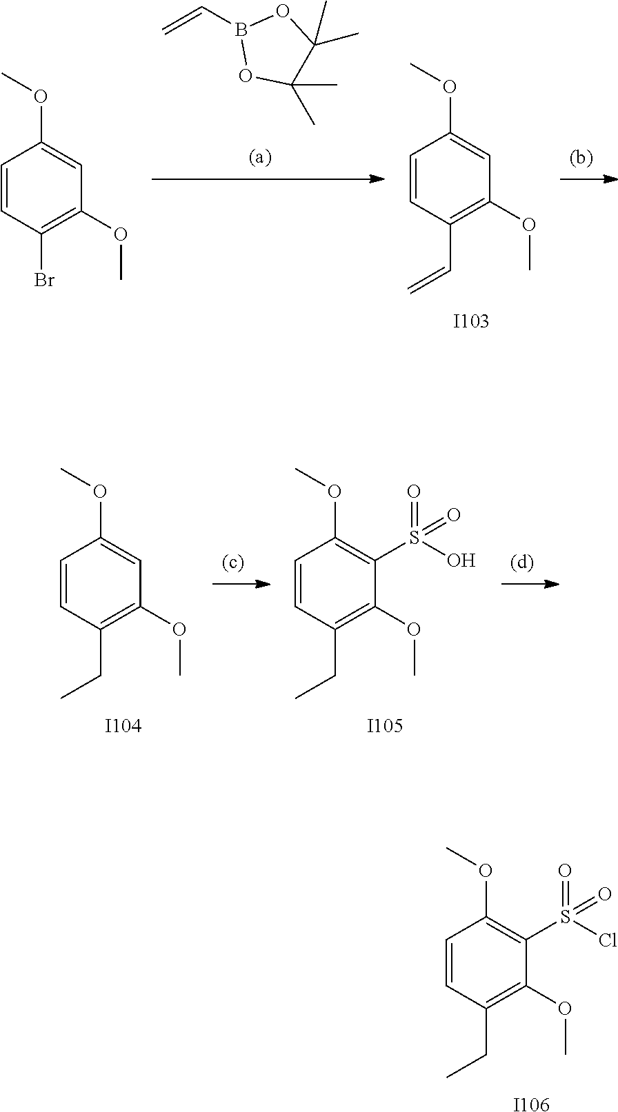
C=CB1OC(C)(C)C(C)(C)O1.[I103].C1=CC(C=C)=C(OC)C=C1OC.C1=CC(Br)=C(OC)C=C1OC.[I104].C1=CC(CC)=C(OC)C=C1OC.[I105].C1=CC(CC)=C(OC)C(S(=O)(O)=O)=C1OC.[I106].C1=CC(CC)=C(OC)C(S(=O)(Cl)=O)=C1OC
